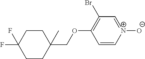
C1=C[N+]([O-])=CC(Br)=C1OCC1(C)CCC(F)(F)CC1
